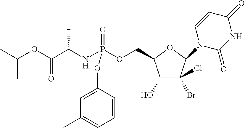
C1(O)C(Br)(Cl)C(N2C(=O)NC(=O)C=C2)OC1COP(NC(C(OC(C)C)=O)C)(OC1=CC(C)=CC=C1)=O
